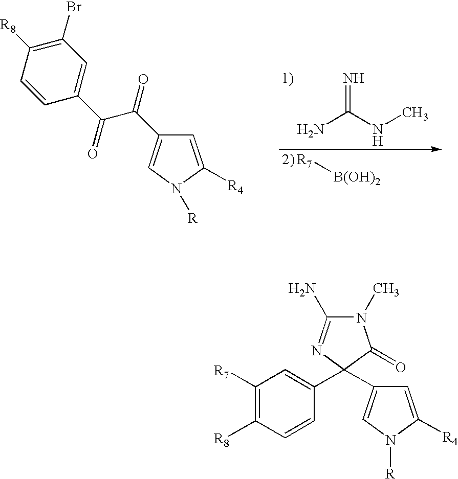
C1(C(C(=O)C2=CN([R])C([R4])=C2)=O)=CC(Br)=C([R8])C=C1.NC(NC)=N.[R7][B(OH)2].C1(C2=CC([R7])=C([R8])C=C2)(C2=CN([R])C([R4])=C2)N=C(N)N(C)C1=O
